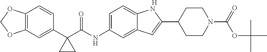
C12=C(C=C(C3(C(NC4=CC=C5C(=C4)C=C(C4CCN(C(=O)OC(C)(C)C)CC4)N5)=O)CC3)C=C1)OCO2.[H]
